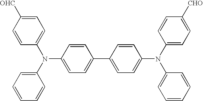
C1=C([OHC])C=CC(N(C2=CC=CC=C2)C2=CC=C(C3=CC=C(N(C4=CC=C([CHO])C=C4)C4=CC=CC=C4)C=C3)C=C2)=C1
